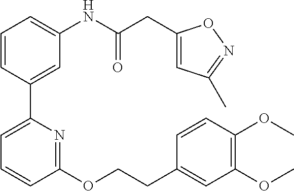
C1=CC(C2=CC=CC(OCCC3=CC(OC)=C(OC)C=C3)=N2)=CC(NC(CC2=CC(C)=NO2)=O)=C1
